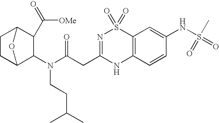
C1(N(CCC(C)C)C(CC2=NS(=O)(=O)C3=C(N2)C=CC(NS(=O)(=O)C)=C3)=O)C2CCC(O2)C1C(=O)[OMe]
